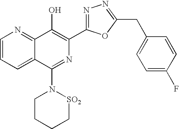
C1=CC=C2C(=N1)C(O)=C(C1=NN=C(CC3=CC=C(F)C=C3)O1)N=C2N1CCCC[SO2]1
